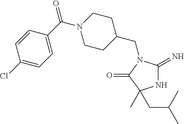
N1C(=N)N(CC2CCN(C(=O)C3=CC=C(Cl)C=C3)CC2)C(=O)C1(CC(C)C)C
